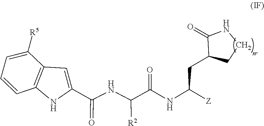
C12=C(NC(C(NC([R2])C(=O)NC(CC3CCNC3=O)[Z])=O)=C1)C=CC=C2[R5]
